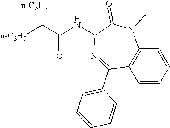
C1=CC2=C(C=C1)N(C)C(=O)C(NC(C([n-C3H7])[n-C3H7])=O)N=C2C1=CC=CC=C1
